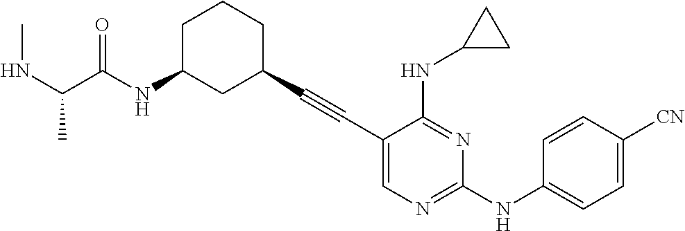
C1(C#CC2CCCC(NC(C(NC)C)=O)C2)=CN=C(NC2=CC=C([CN])C=C2)N=C1NC1CC1
